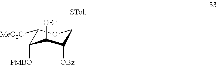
C1([MeO2C])C([PMBO])C([OBn])C([OBz])C([STol])O1
